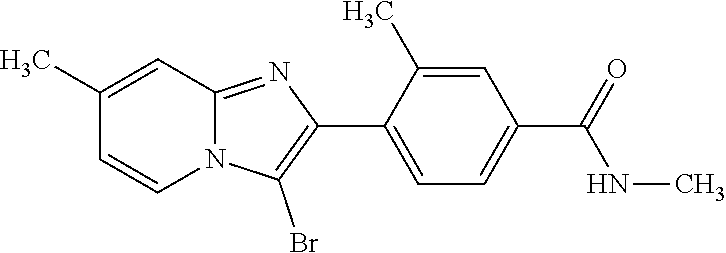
C1(C)=CC2=NC(C3=CC=C(C(=O)NC)C=C3C)=C(Br)N2C=C1
